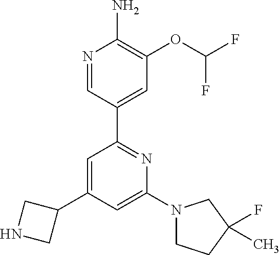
C1=C(C2CNC2)C=C(N2CCC(F)(C)C2)N=C1C1=CC(OC(F)F)=C(N)N=C1
